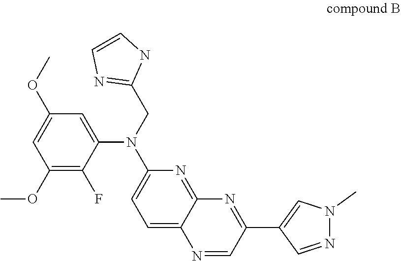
N1(C)N=CC(C2=NC3=NC(N(CC4=NC=CN4)C4=CC(OC)=CC(OC)=C4F)=CC=C3N=C2)=C1
